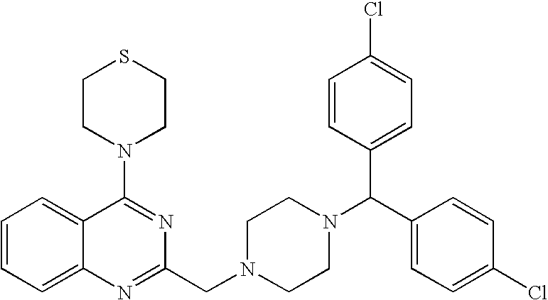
C1(N2CCSCC2)=NC(CN2CCN(C(C3=CC=C(Cl)C=C3)C3=CC=C(Cl)C=C3)CC2)=NC2=CC=CC=C12
